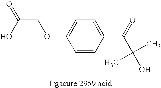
C1=CC(C(=O)C(O)(C)C)=CC=C1OCC(O)=O
